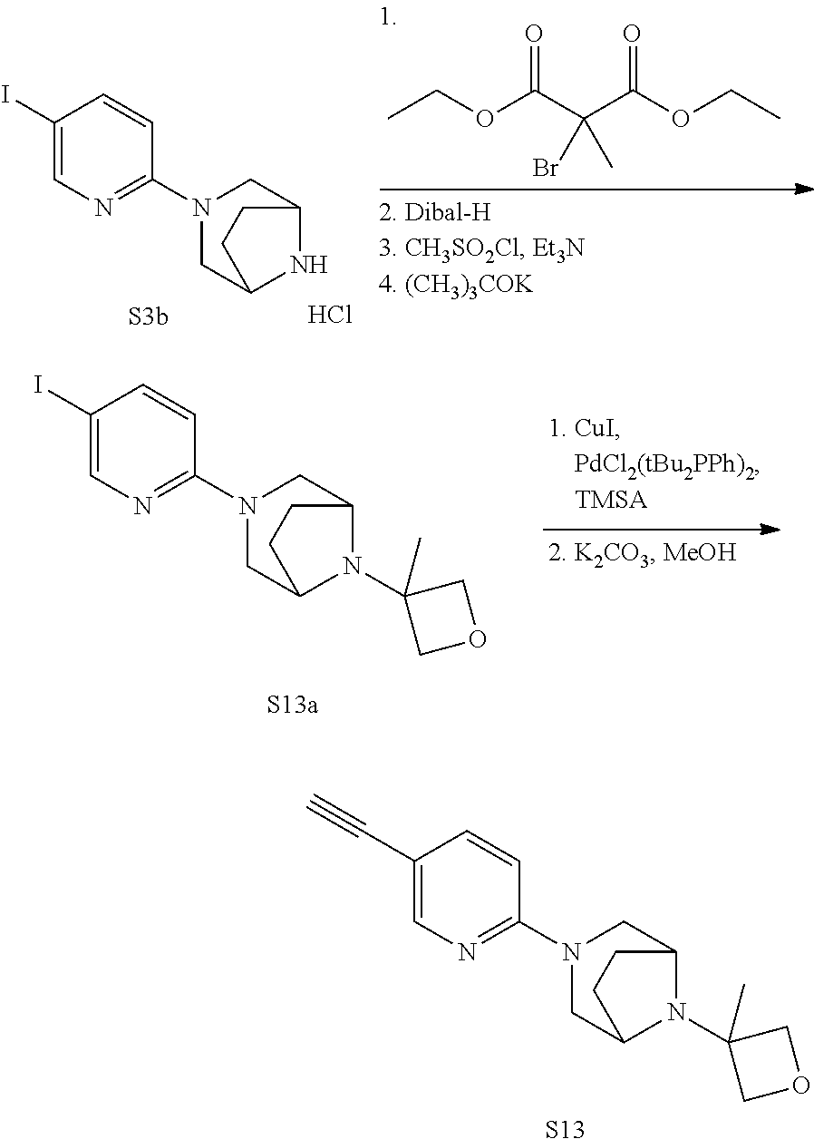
C1(I)=CN=C(N2CC3N(C4(C)COC4)C(C2)CC3)C=C1.C1(C#C)=CN=C(N2CC3N(C4(C)COC4)C(C2)CC3)C=C1.[S13].N1(C2=NC=C(I)C=C2)CC2NC(C1)CC2.Cl.CCOC(C(C(OCC)=O)(Br)C)=O
